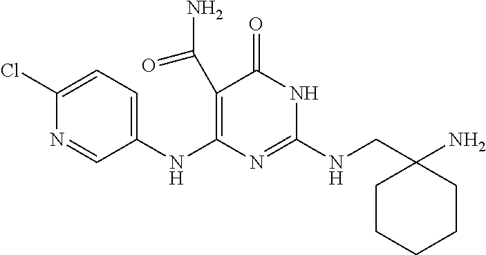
C1(Cl)=CC=C(NC2=C(C(=O)N)C(=O)NC(NCC3(N)CCCCC3)=N2)C=N1
